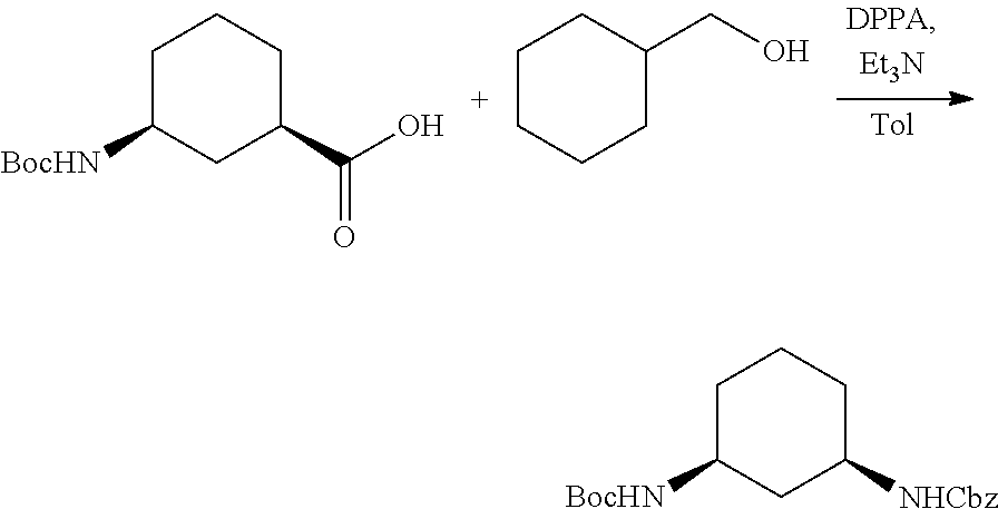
C1C([BocHN])CC(C(O)=O)CC1.C1CCC(CO)CC1.C1C([BocHN])CC([NHCbz])CC1
